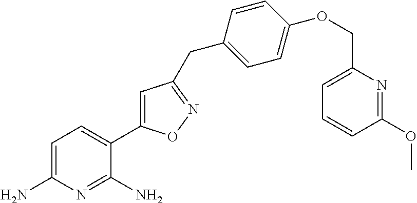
C1=C(N)N=C(N)C(C2=CC(CC3=CC=C(OCC4=CC=CC(OC)=N4)C=C3)=NO2)=C1
